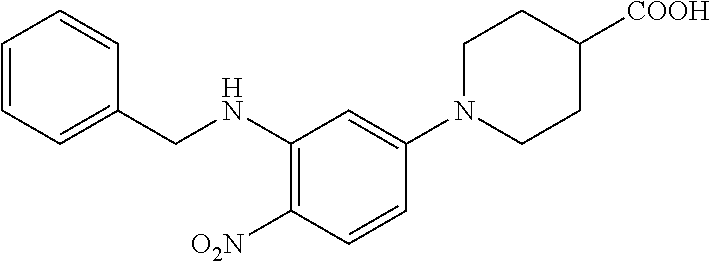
C1N(C2=CC(NCC3=CC=CC=C3)=C([O2N])C=C2)CCC([COOH])C1
